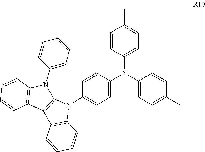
C1(N(C2=CC=C(C)C=C2)C2=CC=C(N3C4=C(C5=C3C=CC=C5)C3=C(N4C4=CC=CC=C4)C=CC=C3)C=C2)=CC=C(C)C=C1
